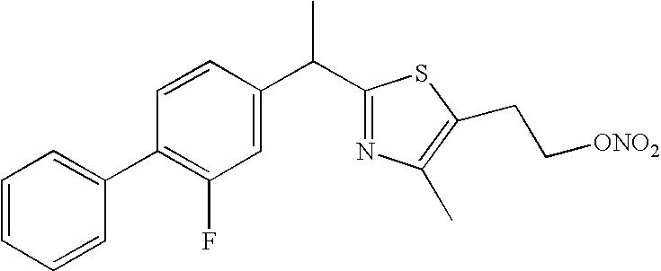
C1(C(C2=CC(F)=C(C3=CC=CC=C3)C=C2)C)=NC(C)=C(CC[ONO2])S1
